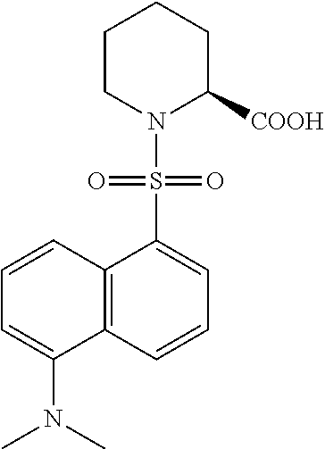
C1=CC2=C(C(N(C)C)=C1)C=CC=C2S(=O)(=O)N1C([COOH])CCCC1
